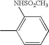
C1(C)=C([NHSO2CH3])C=CC=C1
